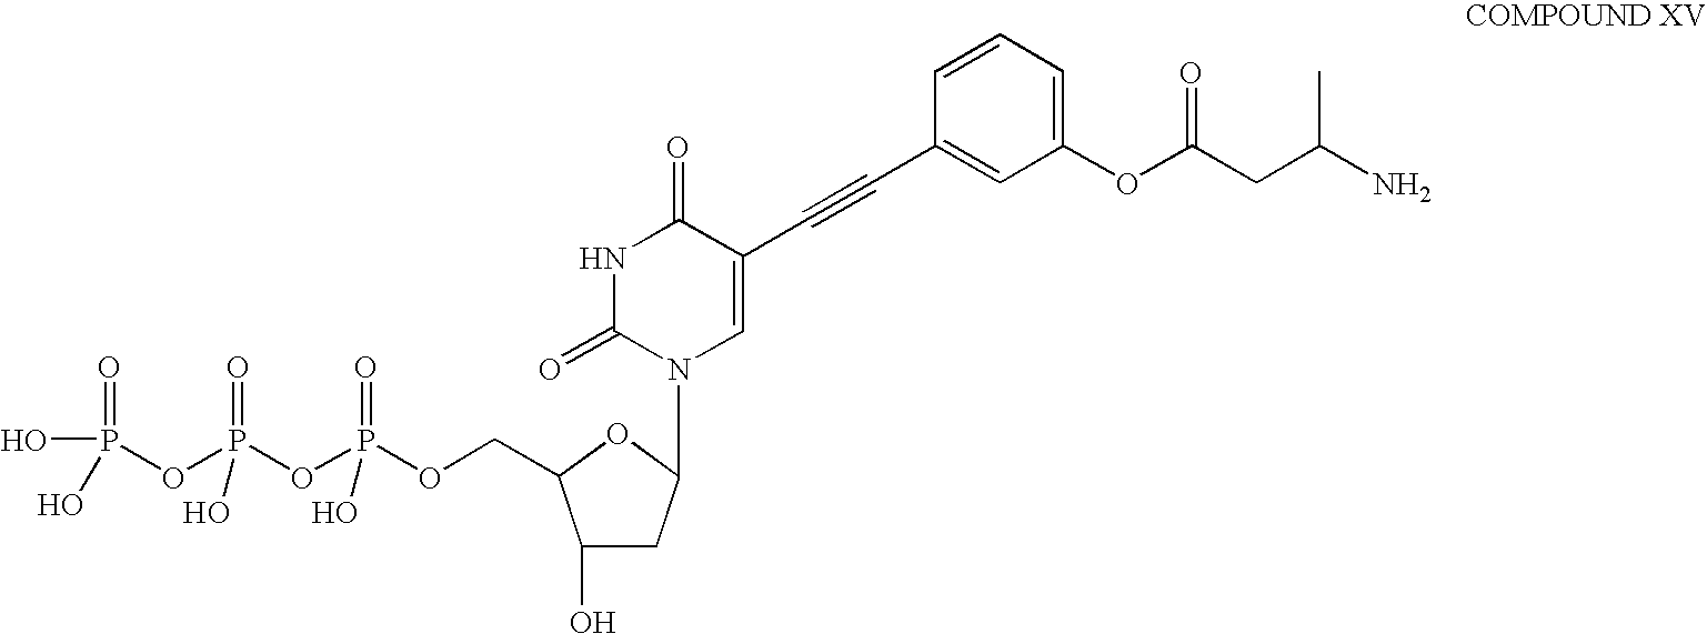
C1(O)CC(N2C=C(C#CC3=CC(OC(CC(C)N)=O)=CC=C3)C(=O)NC2=O)OC1COP(O)(OP(OP(O)(=O)O)(=O)O)=O
